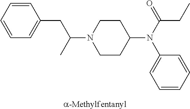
C1=CC=CC(CC(N2CCC(N(C(=O)CC)C3=CC=CC=C3)CC2)C)=C1
